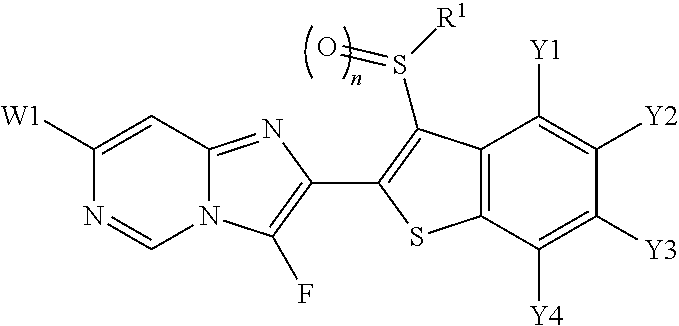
C12=NC(C3=C(S([R1])=O)C4=C(C([Y4])=C([Y3])C([Y2])=C4[Y1])S3)=C(F)N1C=NC([W1])=C2
